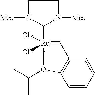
C1N([Mes])C([Ru]2(Cl)(Cl)-O(C(C)C)C3=C(C=CC=C3)C=2)N([Mes])C1
